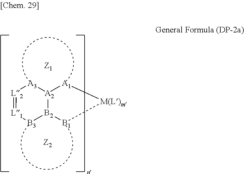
[A2]12[B2]([B1][M(L)m][A1]1)[B3][L1]=[L2][A3]2
